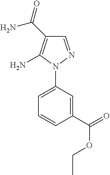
C1=NN(C2=CC=CC(C(=O)OCC)=C2)C(N)=C1C(=O)N
